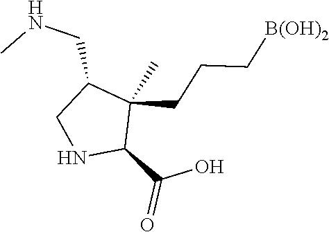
C(CC[B(OH)2])C1(C)C(C(O)=O)NCC1CNC
